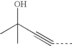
C(C#CC)(C)(C)O
